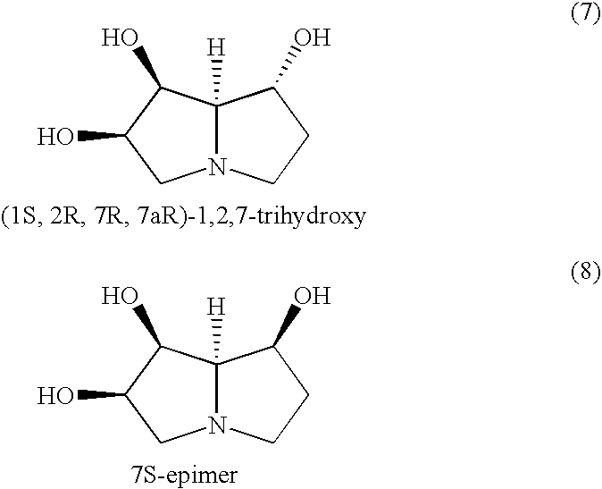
C12([H])N(CCC1O)CC(O)C2O.C12([H])N(CCC1O)CC(O)C2O
